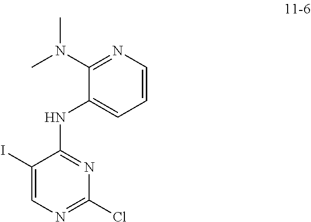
C1=CN=C(N(C)C)C(NC2=NC(Cl)=NC=C2I)=C1
